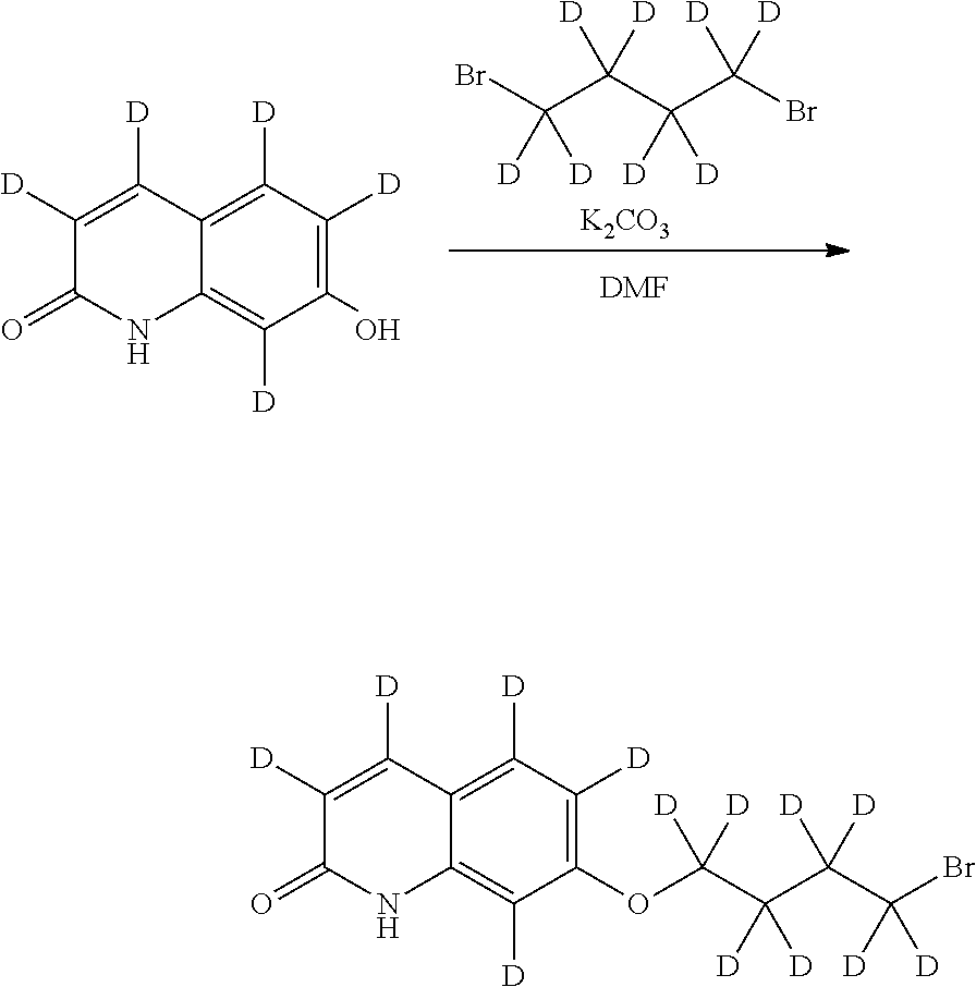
C1([D])=C2C(=C([D])C(O)=C1[D])NC(=O)C([D])=C2[D].[K2CO3].BrC([D])([D])C([D])([D])C([D])([D])C(Br)([D])[D].[DMF].C1([D])=C2C(=C([D])C(OC(C([D])([D])C(C(Br)([D])[D])([D])[D])([D])[D])=C1[D])NC(=O)C([D])=C2[D]
